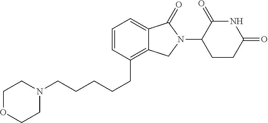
C1=CC(CCCCCN2CCOCC2)=C2C(=C1)C(=O)N(C1C(=O)NC(=O)CC1)C2
